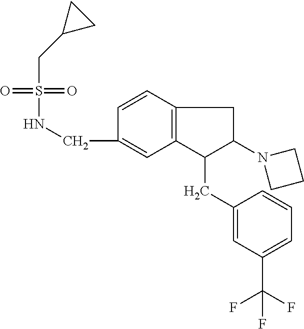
C(C1=CC2=C(C=C1)CC(N1CCC1)C2CC1=CC(C(F)(F)F)=CC=C1)NS(=O)(=O)CC1CC1
